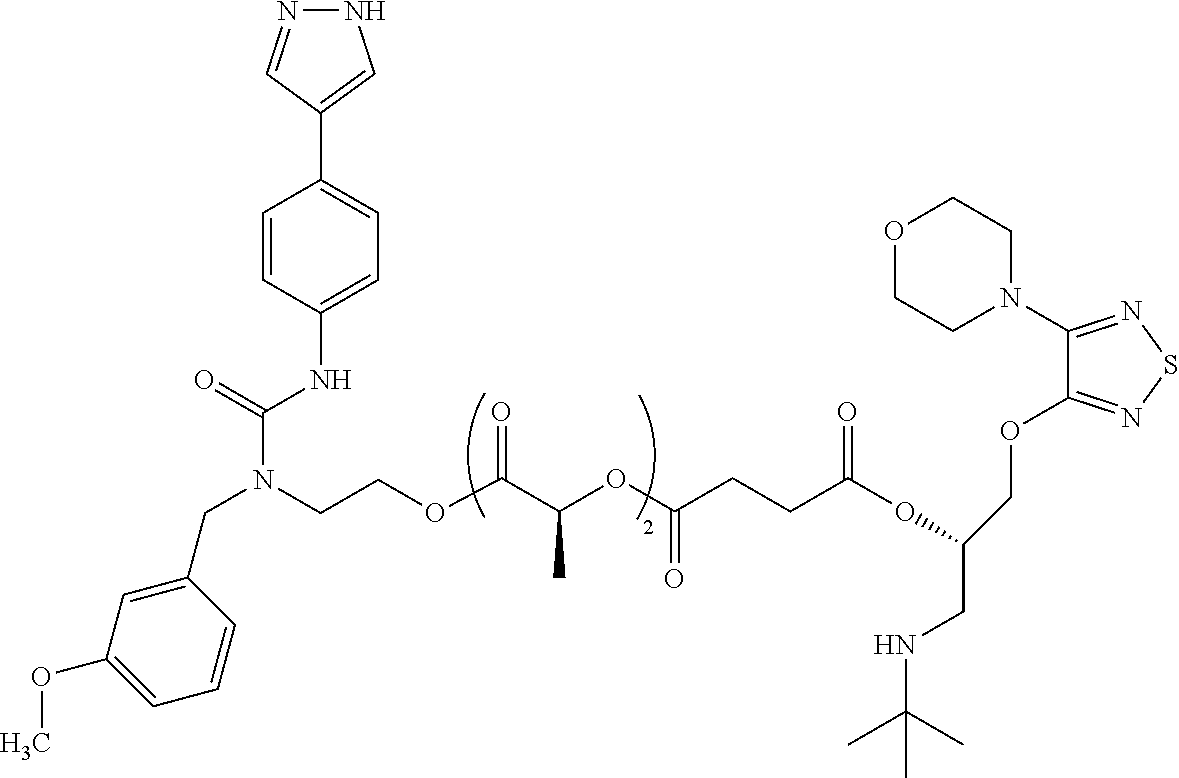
N1N=CC(C2=CC=C(NC(N(CCOC(C(OC(CCC(OC(COC3=NSN=C3N3CCOCC3)CNC(C)(C)C)=O)=O)C)=O)CC3=CC(OC)=CC=C3)=O)C=C2)=C1
